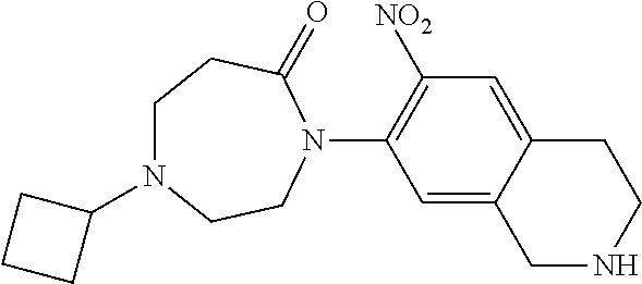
C1(N2C(=O)CCN(C3CCC3)CC2)=C([NO2])C=C2C(=C1)CNCC2
